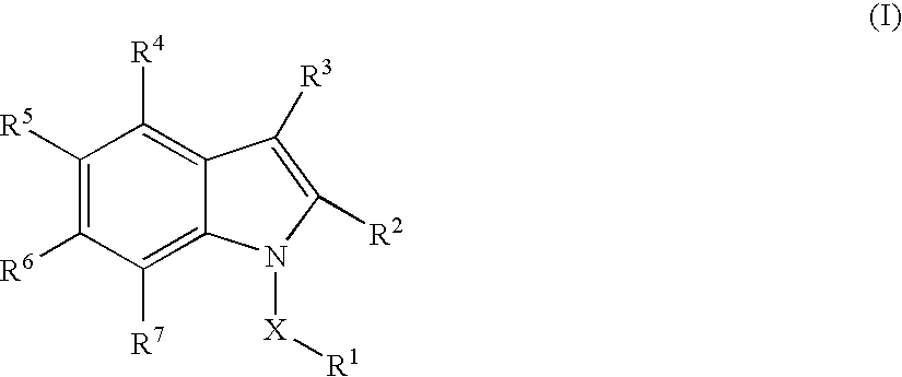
C1([R5])=C([R6])C([R7])=C2C(=C1[R4])C([R3])=C([R2])N2[X][R1]
